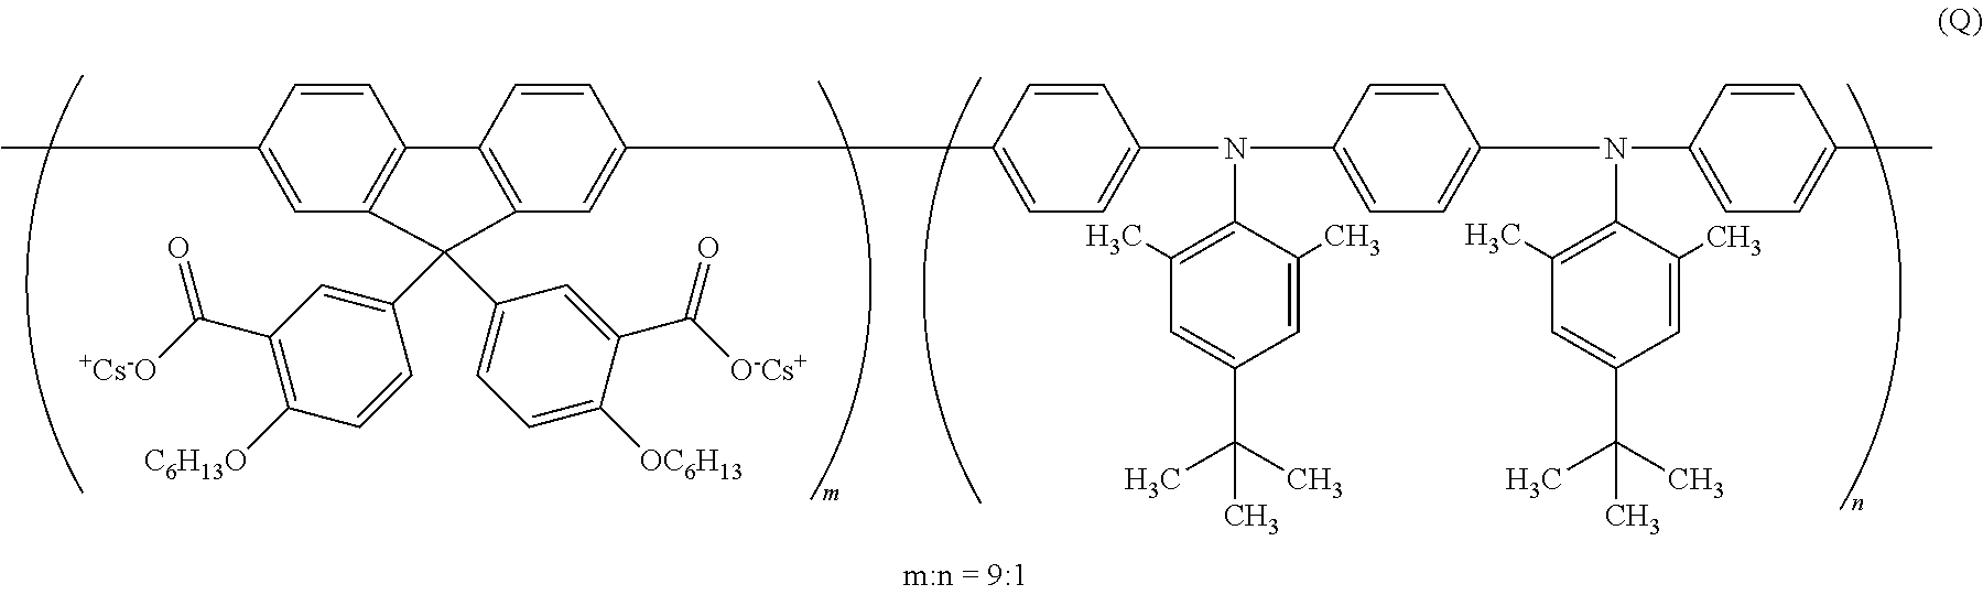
C1=CC(C)=CC2=C1C1=C(C=C(C3=CC=C(N(C4=CC=C(N(C5=CC=C(C)C=C5)C5=C(C)C=C(C(C)(C)C)C=C5C)C=C4)C4=C(C)C=C(C(C)(C)C)C=C4C)C=C3)C=C1)C2(C1=CC(C(=O)[+Cs-O])=C([C6H13O])C=C1)C1=CC=C([OC6H13])C(C(=O)[O-Cs+])=C1
